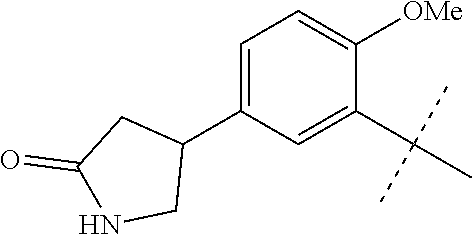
C1(C2=CC=C([OMe])C(C(C)(C)C)=C2)CC(=O)NC1
